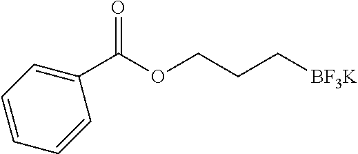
C1(C(OCCC[BF3K])=O)=CC=CC=C1
